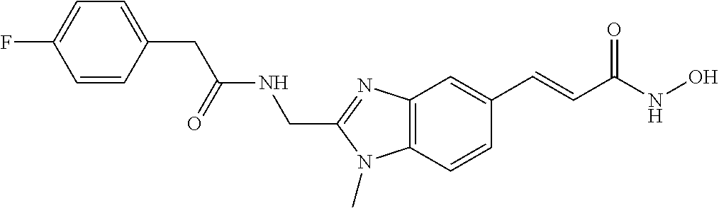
C12=C(C=CC(C=CC(NO)=O)=C1)N(C)C(CNC(CC1=CC=C(F)C=C1)=O)=N2
